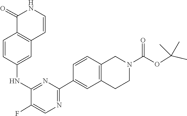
C12=C(C=CC(NC3=NC(C4=CC5=C(C=C4)CN(C(OC(C)(C)C)=O)CC5)=NC=C3F)=C1)C(=O)NC=C2
